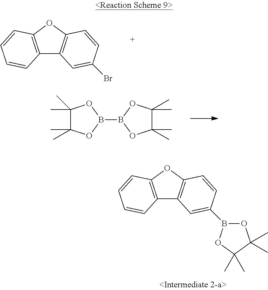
C12=C(OC3=C1C=C(B1OC(C)(C)C(C)(C)O1)C=C3)C=CC=C2.C12=C(OC3=C1C=C(Br)C=C3)C=CC=C2.C1(C)(C)C(C)(C)OB(B2OC(C)(C)C(C)(C)O2)O1
